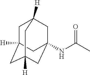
N(C(C)=O)C12CC3([H])CC([H])(CC([H])(C1)C3)C2
